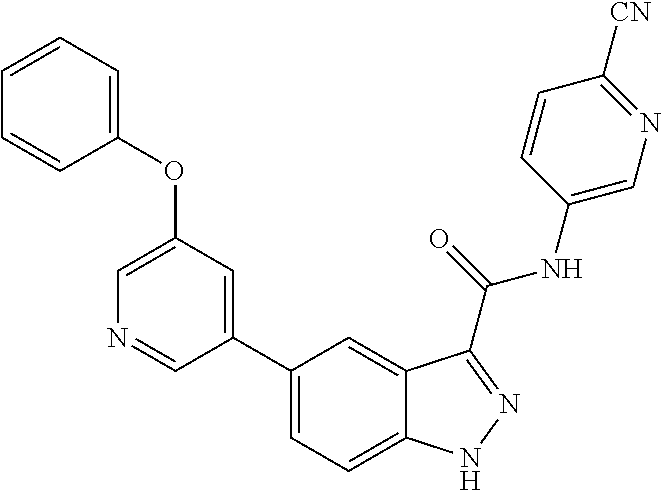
C1(OC2=CC=CC=C2)=CN=CC(C2=CC=C3C(=C2)C(C(NC2=CN=C([CN])C=C2)=O)=NN3)=C1
